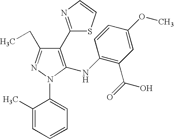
C1(C2=NC=CS2)=C(NC2=C(C(=O)O)C=C(OC)C=C2)N(C2=CC=CC=C2C)N=C1CC
